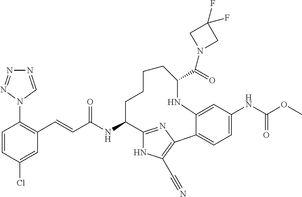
C(C(NC1C2=NC(=C(C#N)N2)C2=CC=C(NC(OC)=O)C=C2NC(C(N2CC(F)(F)C2)=O)CCCC1)=O)=CC1=C(N2C=NN=N2)C=CC(Cl)=C1
